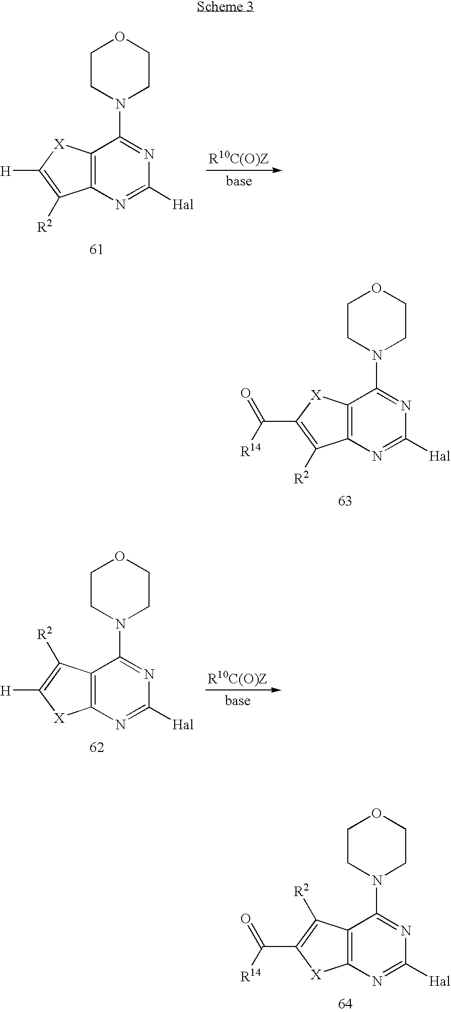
C12=C(N=C([Hal])N=C1N1CCOCC1)C([R2])=C(C([R14])=O)[X]2.C12=C(N=C([Hal])N=C1N1CCOCC1)[X]C(C(=O)[R14])=C2[R2].C12=C(N=C([Hal])N=C1N1CCOCC1)C([R2])=C([H])[X]2.C12=C(N=C([Hal])N=C1N1CCOCC1)[X]C([H])=C2[R2]
